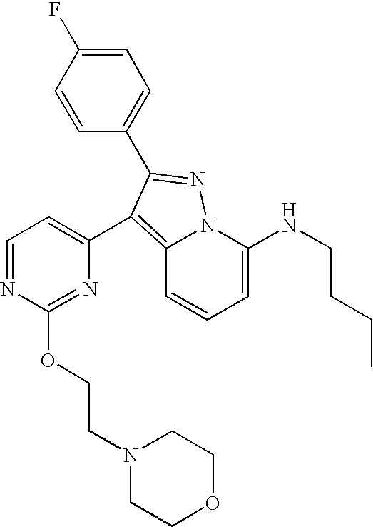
C12=C(C3=CC=NC(OCCN4CCOCC4)=N3)C(C3=CC=C(F)C=C3)=NN1C(NCCCC)=CC=C2
